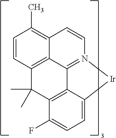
C12=C(C)C=CC3=C1C1=N(C=C2)[Ir]C2=CC=C(F)C(=C12)C3(C)C
